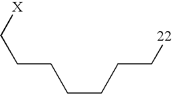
C(CCCCC[22])C[X]
